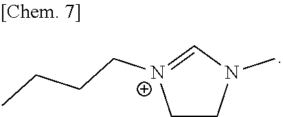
C1CN(C)C=[N+]1CCCC
